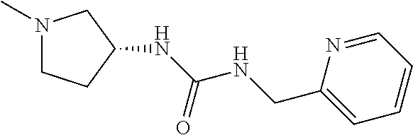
N1(C)CCC(NC(=O)NCC2=CC=CC=N2)C1
